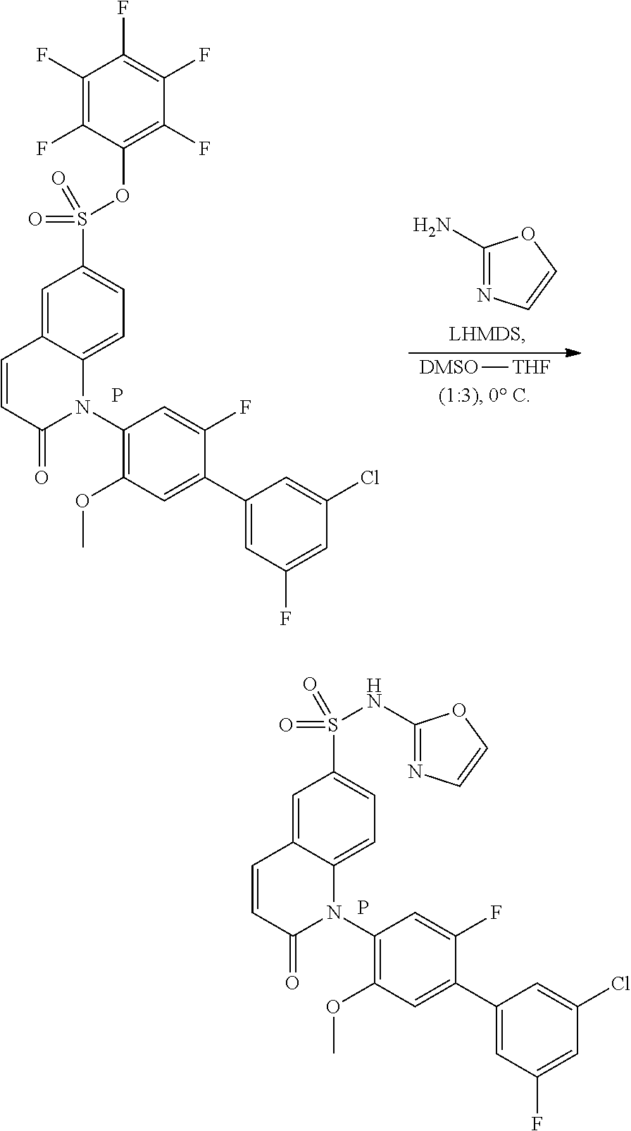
C1(S(=O)(=O)OC2=C(F)C(F)=C(F)C(F)=C2F)=CC=C2C(=C1)C=CC(=O)N2C1=C(OC)C=C(C2=CC(F)=CC(Cl)=C2)C(F)=C1.P.C1(N)=NC=CO1.[DMSO][THF].P.C1(S(=O)(=O)NC2=NC=CO2)=CC=C2C(=C1)C=CC(=O)N2C1=C(OC)C=C(C2=CC(F)=CC(Cl)=C2)C(F)=C1
